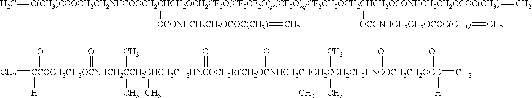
C=[C(CH3)COOCH2CH2NHCOOCH2CHCH2OCH2CF2O(CF2CF2O)p(CF2O)qCF2CH2OCH2CHCH2OCONHCH2CH2OCOC(CH3)](=C)([OCONHCH2CH2OCOC(CH3)]=C)[OCONHCH2CH2OCOC(CH3)]=C.C=[CCOCH2CH2OCNHCH2CCH2CHCH2CH2HNCOCH2RfCH2OCNHCH2CHCH2CCH2CH2HNCOCH2CH2OCC]([H])(=O)(=O)(C)(C)(C)(=O)(=O)(C)(C)(C)(=O)(=C)([H])=O
